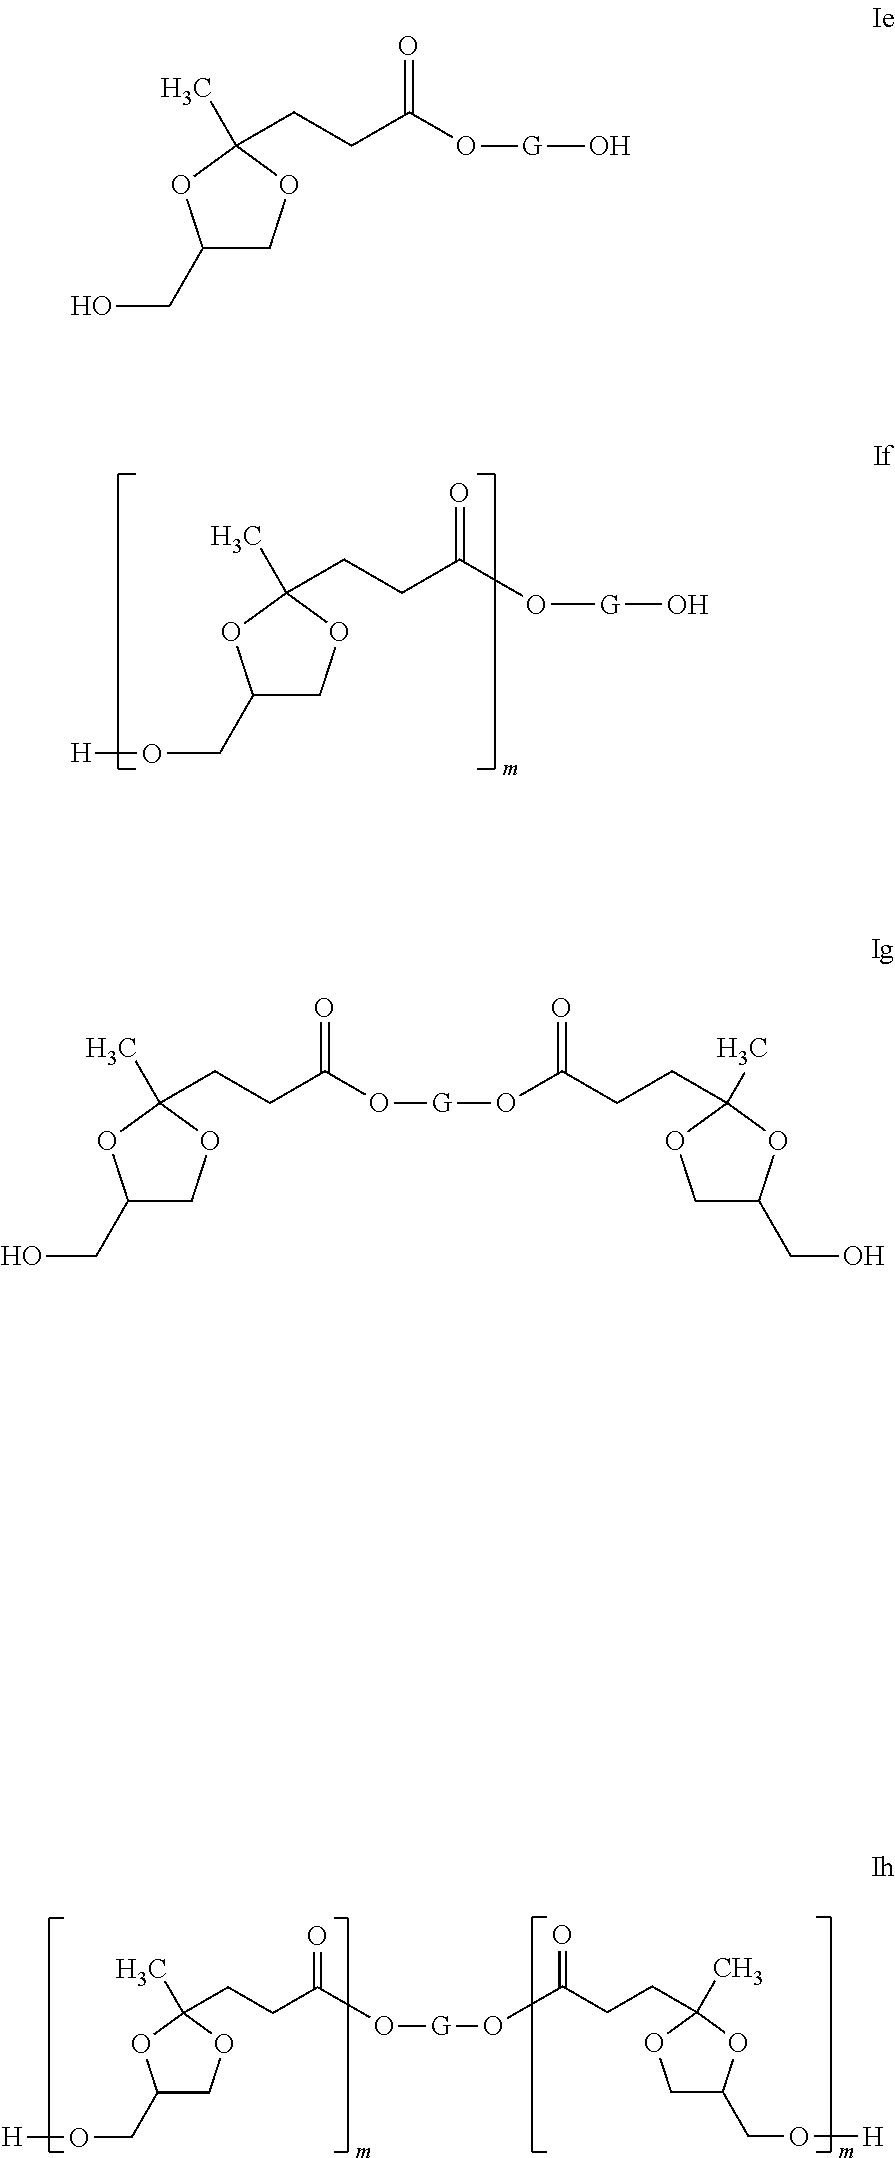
C1(CO[H])COC(CCC(O[G]OC(CCC2(C)OCC(CO[H])O2)=O)=O)(C)O1.C1(CO[H])COC(CCC(O[G]O)=O)(C)O1.C1(CO)COC(CCC(=O)O[G]OC(CCC2(C)OCC(CO)O2)=O)(C)O1.C1(CO)COC(CCC(=O)O[G]O)(C)O1
